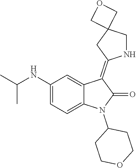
C1(NC(C)C)=CC=C2C(=C1)C(=C1NCC3(C1)COC3)C(=O)N2C1CCOCC1
